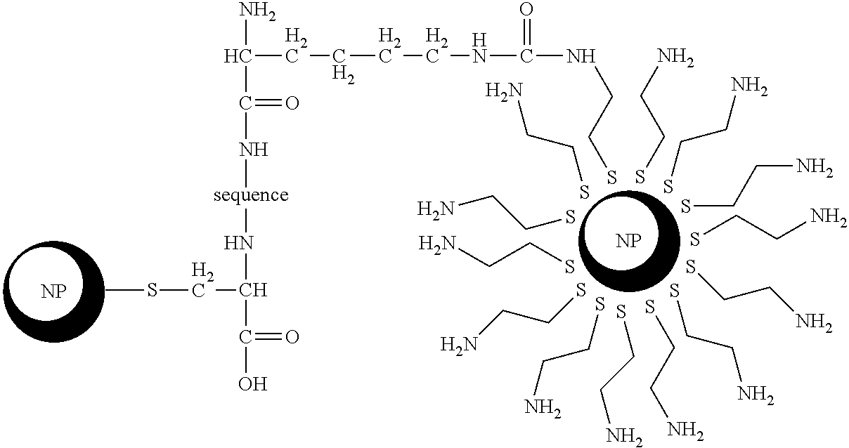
[NP].SCCNC(NCCCCC(N)C(N[sequence]NC(CSC)C(O)=O)=O)=O.SCCN.SCCN.SCCN.SCCN.SCCN.SCCN.SCCN.SCCN.SCCN.NCCS.C(CS)N.SCCN.SCCN.[NP]
